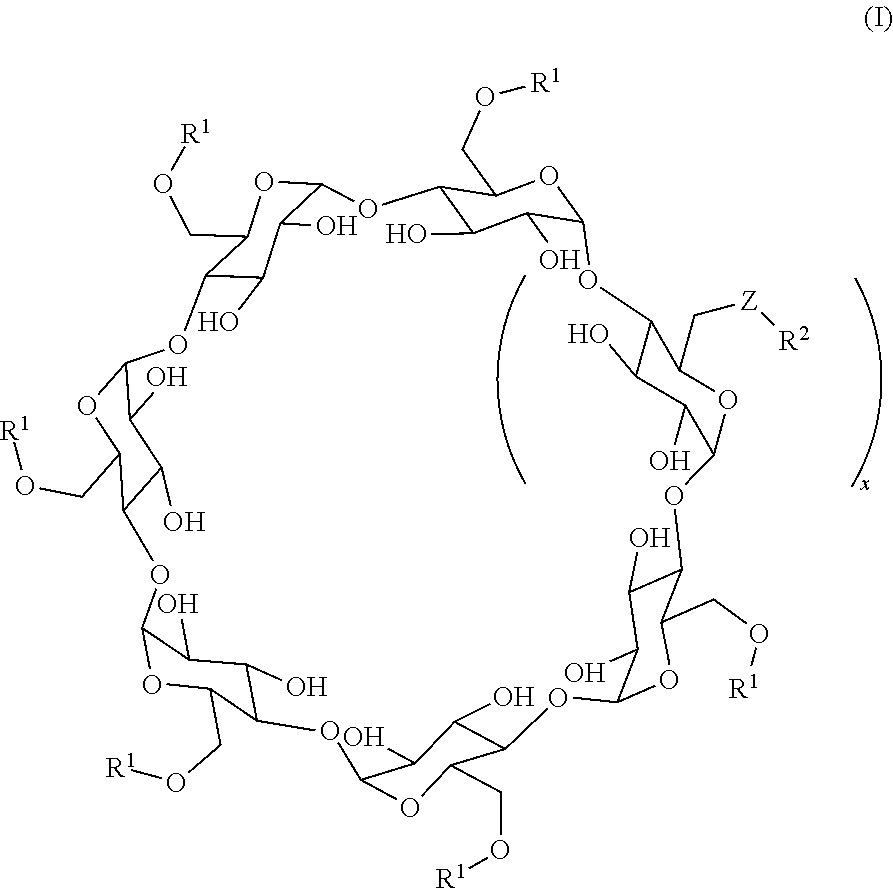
C12C(O)C(O)C(OC1CO[R1])OC1C(O)C(O)C(OC1C[Z][R2])OC1C(O)C(O)C(OC1CO[R1])OC1C(O)C(O)C(OC1CO[R1])OC1C(O)C(O)C(OC1CO[R1])OC1C(O)C(O)C(OC1CO[R1])OC1C(O)C(O)C(O2)OC1CO[R1]
